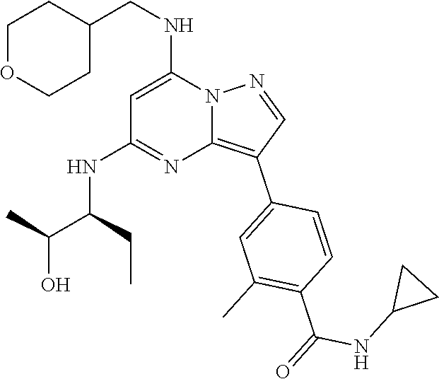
C(NC1=CC(NC(C(O)C)CC)=NC2=C(C3=CC(C)=C(C(NC4CC4)=O)C=C3)C=NN12)C1CCOCC1
